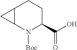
C12C(N([Boc])C(C(=O)O)CC1)C2
